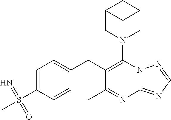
N1(C2=C(CC3=CC=C(S(C)(=N)=O)C=C3)C(C)=NC3=NC=NN23)CC2CC(C1)C2
